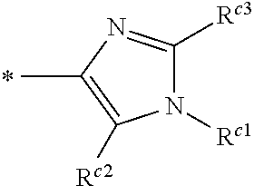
N1([Rc1])C([Rc3])=NC(C)=C1[Rc2]
